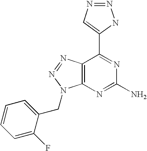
N1=NC=C(C2=NC(N)=NC3=C2N=NN3CC2=CC=CC=C2F)N1
